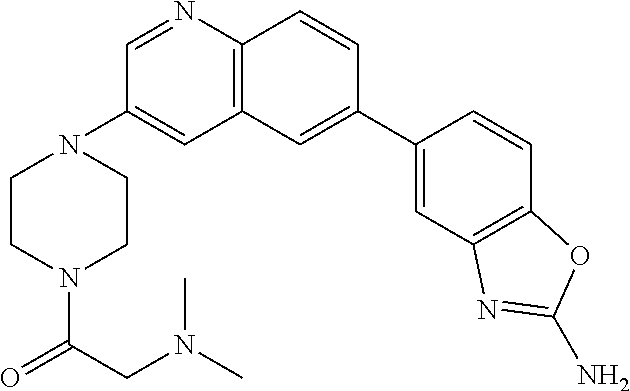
C1(N2CCN(C(CN(C)C)=O)CC2)=CC2=C(N=C1)C=CC(C1=CC3=C(C=C1)OC(N)=N3)=C2
